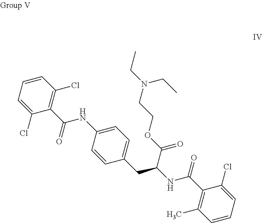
C1=CC=C(Cl)C(C(NC2=CC=C(CC(NC(C3=C(C)C=CC=C3Cl)=O)C(OCCN(CC)CC)=O)C=C2)=O)=C1Cl
